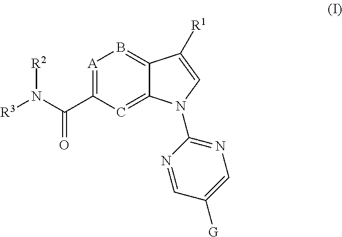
[A]1=C(C(N([R3])[R2])=O)C=C2C(=B1)C([R1])=CN2C1=NC=C([G])C=N1
